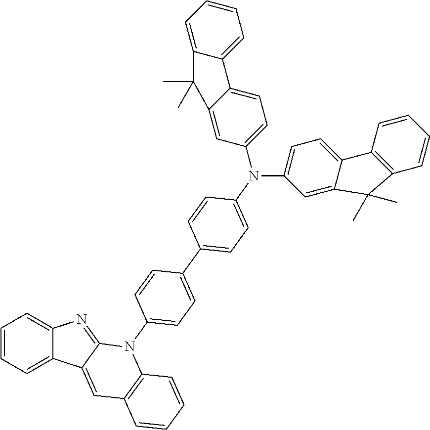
C1=CC=C2C(=C1)N=C1C2=CC2=C(N1C1=CC=C(C3=CC=C(N(C4=CC=C5C(=C4)C(C)(C)C4=CC=CC=C54)C4=CC=C5C(=C4)C(C)(C)C4=C5C=CC=C4)C=C3)C=C1)C=CC=C2
